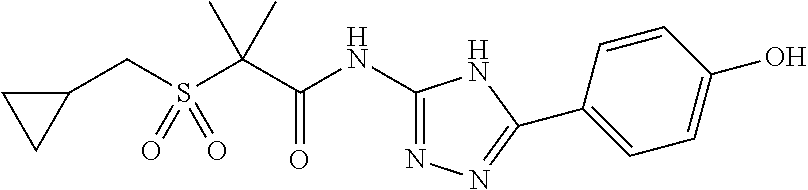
N(C(C(C)(C)S(CC1CC1)(=O)=O)=O)C1=NN=C(C2=CC=C(O)C=C2)N1
